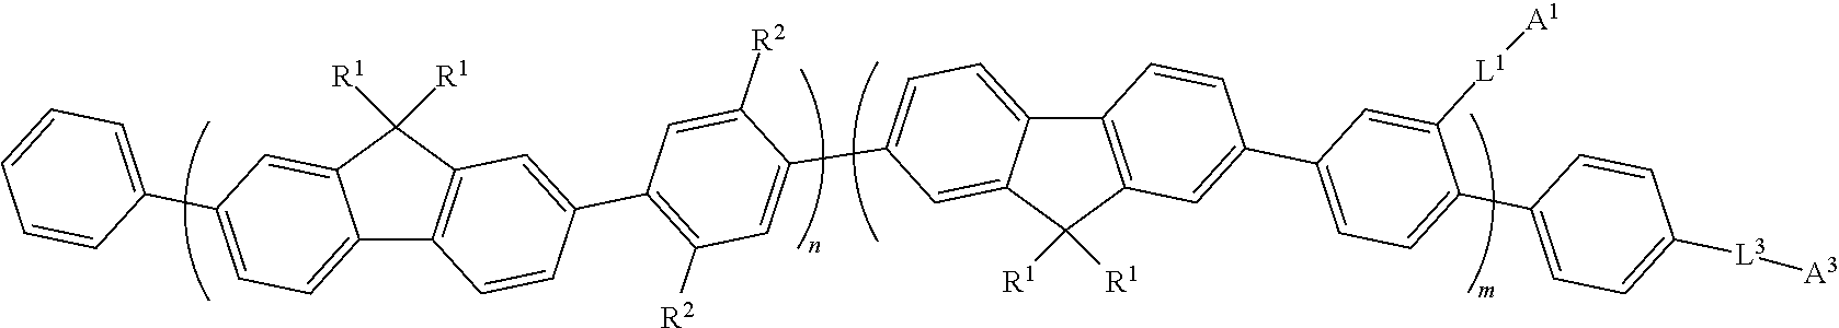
[L3](C1=CC=C(C2=CC=C(C3=CC4=C(C=C3)C3=CC=C(C5=CC([R2])=C(C6=CC7=C(C=C6)C6=CC=C(C8=CC=CC=C8)C=C6C7([R1])[R1])C=C5[R2])C=C3C4([R1])[R1])C=C2[L1][A1])C=C1)[A3]
